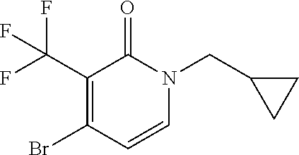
BrC1=C(C(F)(F)F)C(=O)N(CC2CC2)C=C1
